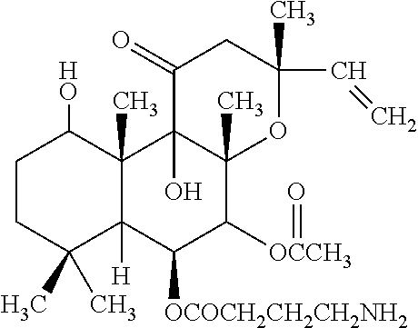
C1CC(C)(C)C2([H])C(C)(C1O)C1(O)C(C)(C([OCCH3]=O)C2[OCOCH2CH2CH2NH2])OC(C)(C=C)CC1=O
